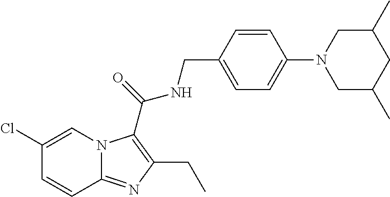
C1(Cl)=CN2C(=NC(CC)=C2C(=O)NCC2=CC=C(N3CC(C)CC(C)C3)C=C2)C=C1
